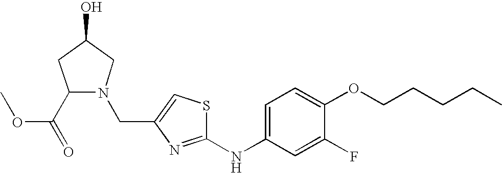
C(C1=CSC(NC2=CC=C(OCCCCC)C(F)=C2)=N1)N1C(C(=O)OC)CC(O)C1
